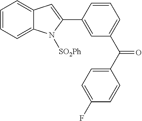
C1(C2=CC(C(C3=CC=C(F)C=C3)=O)=CC=C2)=CC2=CC=CC=C2N1[SO2Ph]
